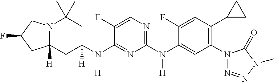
C1(F)=CN=C(N(C2=CC(N3N=NN(C)C3=O)=C(C3CC3)C=C2F)[H])N=C1N(C1([H])CC(C)(C)N2C([H])(C1)CC(F)C2)[H]
